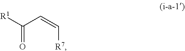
[R1]C(C=C[R7])=O
